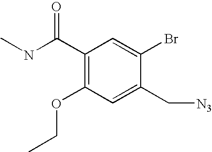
C1(C(NC)=O)=C(OCC)C=C(C[N3])C(Br)=C1
